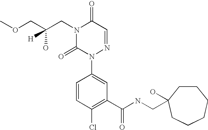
C(N1C(=O)N(C2=CC(C(NCC3(O)CCCCCC3)=O)=C(Cl)C=C2)N=CC1=O)C(COC)(O)[H]
